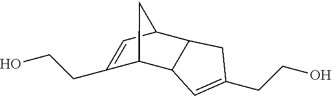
C1(CCO)=CC2C3C(C1C2)C=C(CCO)C3
